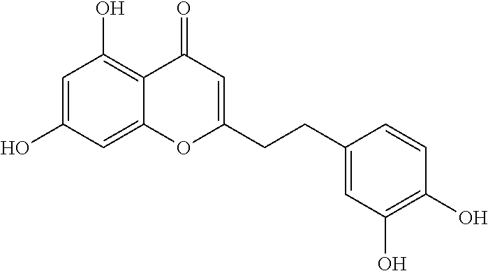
C1=C(O)C=C2C(=C1O)C(=O)C=C(CCC1=CC(O)=C(O)C=C1)O2
